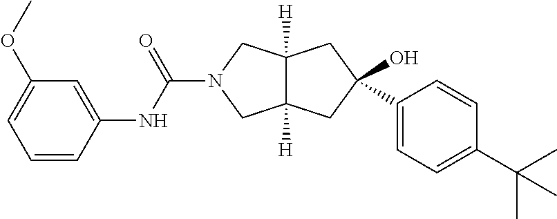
O=C(N1CC2([H])C([H])(C1)CC(O)(C1=CC=C(C(C)(C)C)C=C1)C2)NC1=CC(OC)=CC=C1
